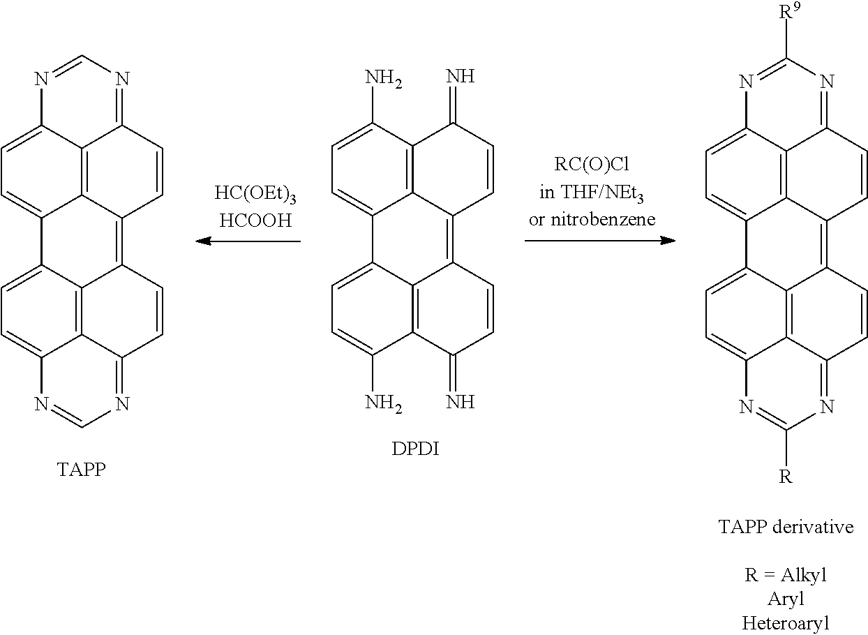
C12=C3C4=CC=C1N=CN=C2C=CC3=C1C2=C3C(=NC=NC3=CC=C42)C=C1.C12=C3C4=CC=C1N=C([R])N=C2C=CC3=C1C2=C3C(=NC([R9])=NC3=CC=C42)C=C1.C12=C3C(N)=CC=C1C1=CC=C(N)C4=C1C(=C2C=CC3=N)C=CC4=N.[DPDI]
